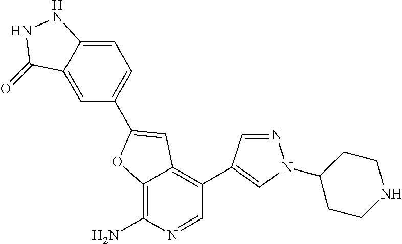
C12=C(N)N=CC(C3=CN(C4CCNCC4)N=C3)=C1C=C(C1=CC=C3C(=C1)C(=O)NN3)O2
